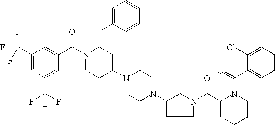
C1(C(F)(F)F)=CC(C(F)(F)F)=CC(C(N2CCC(N3CCN(C4CCN(C(C5N(C(C6=CC=CC=C6Cl)=O)CCCC5)=O)C4)CC3)CC2CC2=CC=CC=C2)=O)=C1
